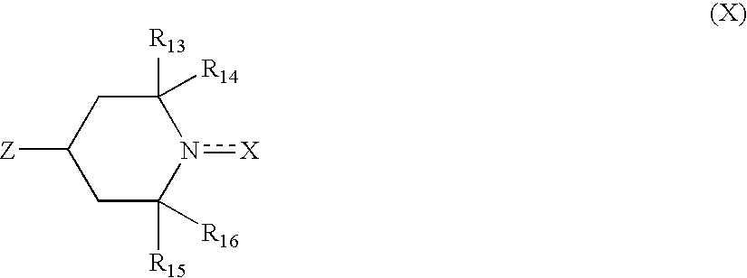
[Z]C1CC([R16])([R15])n([X])C([R13])([R14])C1
